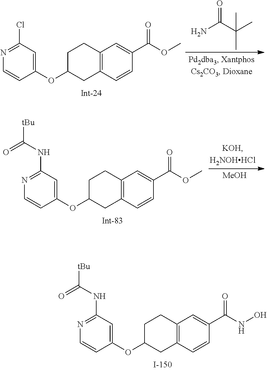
C1(OC2CC3=C(CC2)C=C(C(=O)NO)C=C3)=CC(NC(=O)[tBu])=NC=C1.C1(OC2CC3=C(CC2)C=C(C(=O)OC)C=C3)=CC(Cl)=NC=C1.NC(C(C)(C)C)=O.C1(OC2CC3=C(CC2)C=C(C(=O)OC)C=C3)=CC(NC(=O)[tBu])=NC=C1.[MeOH]
